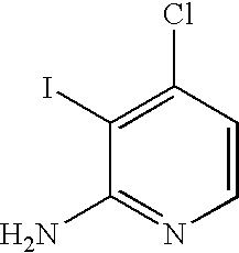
C1=CC(Cl)=C(I)C(N)=N1
